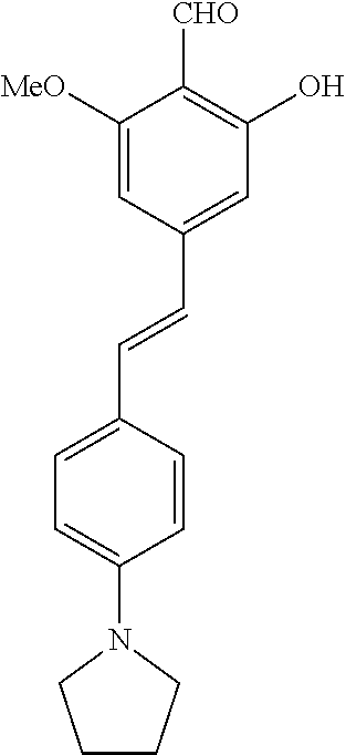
C1=C([MeO])C([CHO])=C(O)C=C1C=CC1=CC=C(N2CCCC2)C=C1
